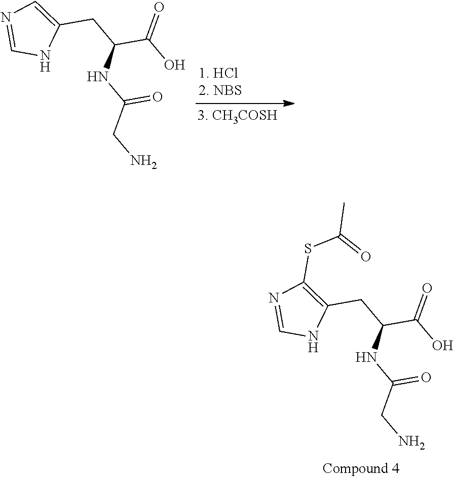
C1=NC=C(CC(C(O)=O)NC(CN)=O)N1.C1=NC(SC(=O)C)=C(CC(C(O)=O)NC(CN)=O)N1
